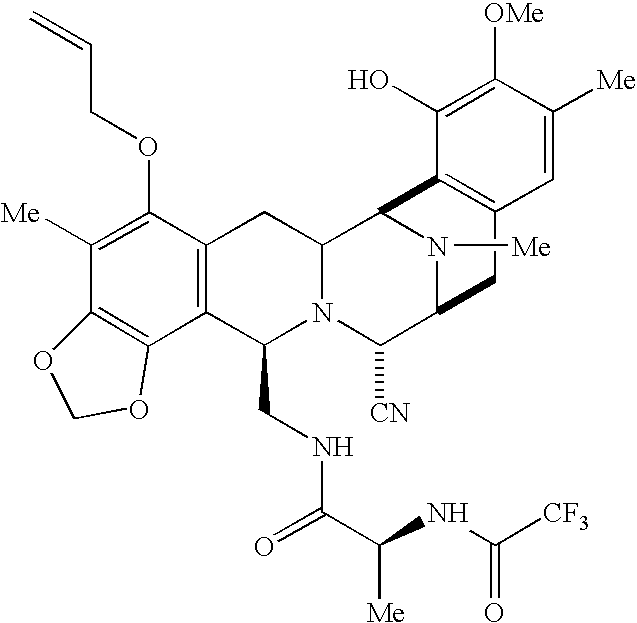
C1([Me])=C(OCC=C)C2=C(C(CNC(=O)C(NC([CF3])=O)[Me])N3C(C2)C2N([Me])C(C3[CN])CC3=C2C(O)=C([OMe])C([Me])=C3)C2=C1OCO2
